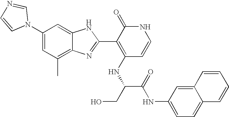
C1(C)=C2C(=CC(N3C=NC=C3)=C1)NC(C1=C(NC(CO)C(NC3=CC=C4C(=C3)C=CC=C4)=O)C=CNC1=O)=N2
